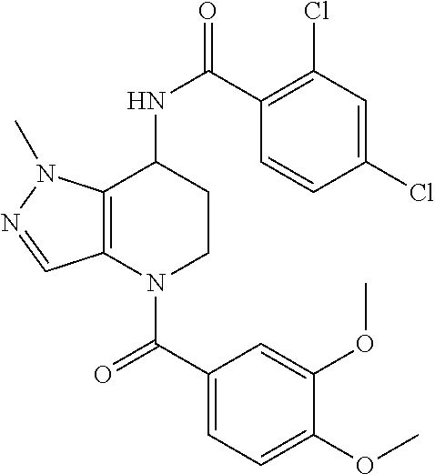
C1(C(=O)N2CCC(NC(=O)C3=C(Cl)C=C(Cl)C=C3)C3=C2C=NN3C)=CC=C(OC)C(OC)=C1
